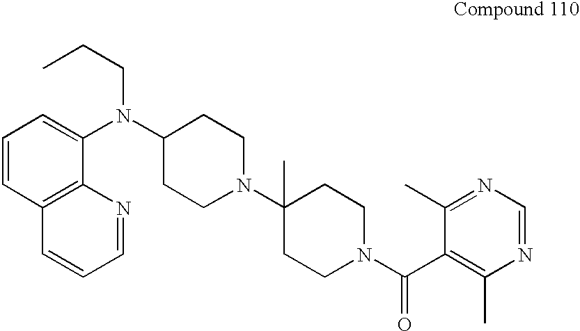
C1=CC2=C(C(N(CCC)C3CCN(C4(C)CCN(C(C5=C(C)N=CN=C5C)=O)CC4)CC3)=C1)N=CC=C2
